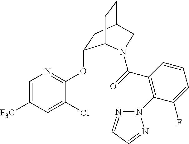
C1=C([F3C])C=C(Cl)C(OC2CC3CCC2N(C(=O)C2=C(N4N=CC=N4)C(F)=CC=C2)C3)=N1
